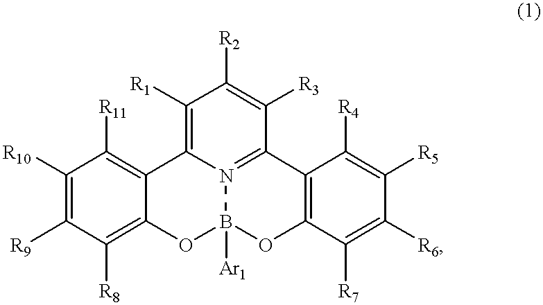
C1([R10])=C([R9])C([R8])=C2C(=C1[R11])C1=C([R1])C([R2])=C([R3])C3=N1B([Ar1])(O2)OC1=C3C([R4])=C([R5])C([R6])=C1[R7]
